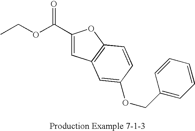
CCOC(C1=CC2=C(O1)C=CC(OCC1=CC=CC=C1)=C2)=O
